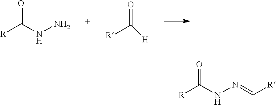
[R]C(NN)=O.[R]C([H])=O.[R]C(NN=C[R])=O
